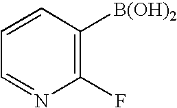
C1=CC([B(OH)2])=C(F)N=C1
